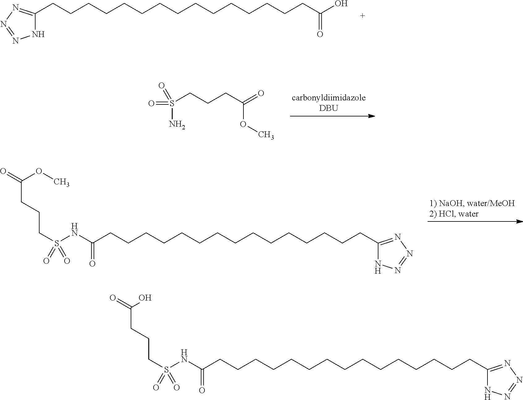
C(CCCCCCCCCCCCCCC(O)=O)C1=NN=NN1.O(C(CCCS(=O)(=O)N)=O)C.S(NC(CCCCCCCCCCCCCCCC1=NN=NN1)=O)(CCCC(=O)OC)(=O)=O.S(NC(CCCCCCCCCCCCCCCC1=NN=NN1)=O)(CCCC(=O)O)(=O)=O
